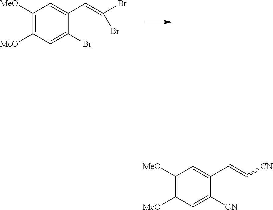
C1([MeO])=C([MeO])C=C(Br)C(C=C(Br)Br)=C1.C1([MeO])=C([MeO])C=C([CN])C(C=C[CN])=C1
